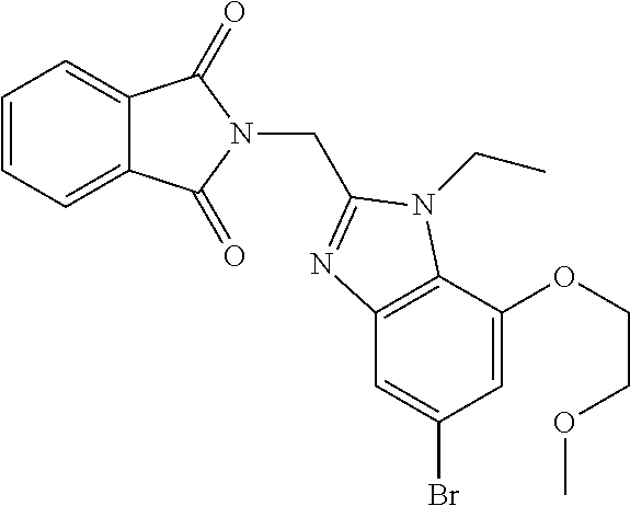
C1=CC=C2C(=C1)C(=O)N(CC1=NC3=C(C(OCCOC)=CC(Br)=C3)N1CC)C2=O
